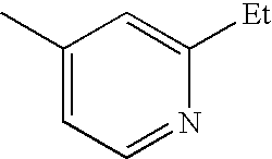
C1(C)=CC=NC([Et])=C1
